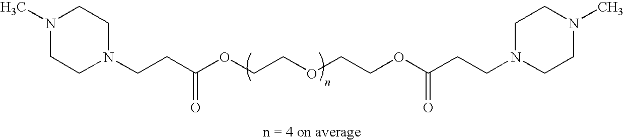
N1(CCC(OCCOCCOC(CCN2CCN(C)CC2)=O)=O)CCN(C)CC1
